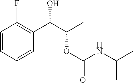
C1=CC=CC(C(C(C)OC(NC(C)C)=O)O)=C1F
